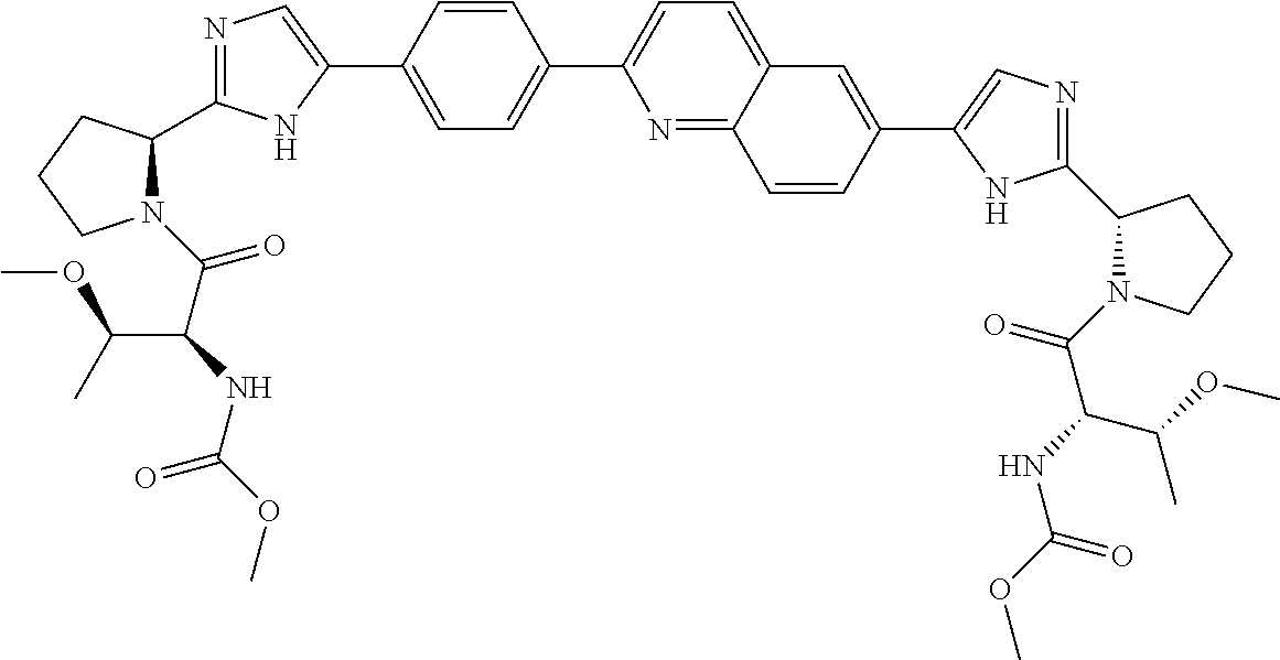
C1=C(C2=CN=C(C3N(C(C(NC(OC)=O)C(OC)C)=O)CCC3)N2)C=CC(C2=CC=C3C(=N2)C=CC(C2=CN=C(C4N(C(C(NC(OC)=O)C(OC)C)=O)CCC4)N2)=C3)=C1
